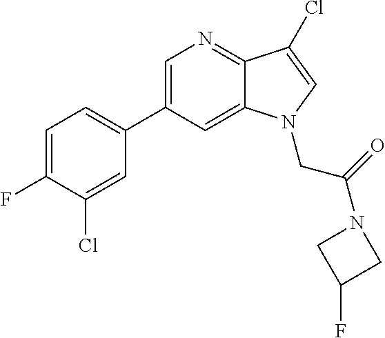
C1=C(C2=CC=C(F)C(Cl)=C2)C=C2C(=N1)C(Cl)=CN2CC(N1CC(F)C1)=O
